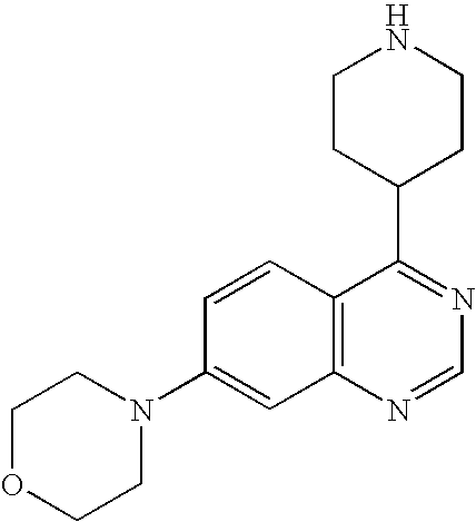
C1OCCN(C2=CC3=C(C=C2)C(C2CCNCC2)=NC=N3)C1
